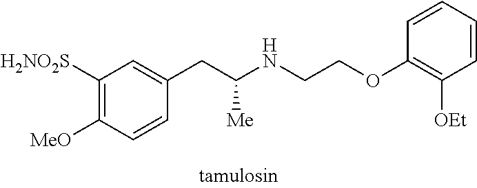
C(COC1=C([OEt])C=CC=C1)NC(CC1=CC([H2NO2S])=C([OMe])C=C1)[Me]
